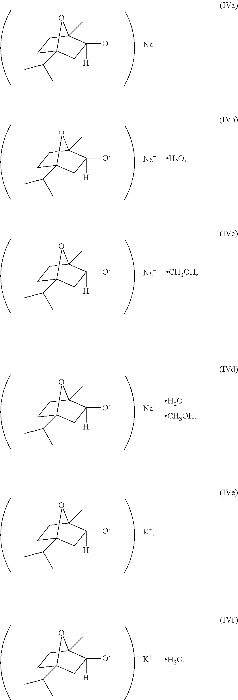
C1C2(C(C)C)CC([H])([O-])C(C)(C1)O2.[Na].C1C2(C(C)C)CC([H])([O-])C(C)(C1)O2.[Na].C1C2(C(C)C)CC([H])([O-])C(C)(C1)O2.[Na].O.C1C2(C(C)C)CC([H])([O-])C(C)(C1)O2.[Na].C1C2(C(C)C)CC([H])([O-])C(C)(C1)O2.[K+].C1C2(C(C)C)CC([H])([O-])C(C)(C1)O2.[K]
